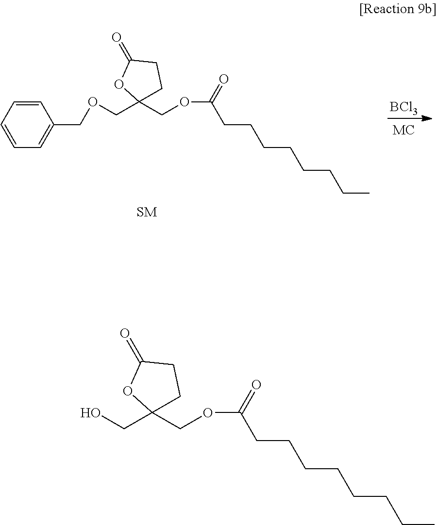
OCC1(COC(CCCCCCCC)=O)CCC(=O)O1.C1=CC=CC(COCC2(COC(CCCCCCCC)=O)CCC(=O)O2)=C1.[BCl3]
